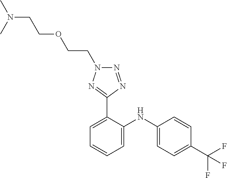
C1=CC(C(F)(F)F)=CC=C1NC1=CC=CC=C1C1=NN(CCOCCN(C)C)N=N1
